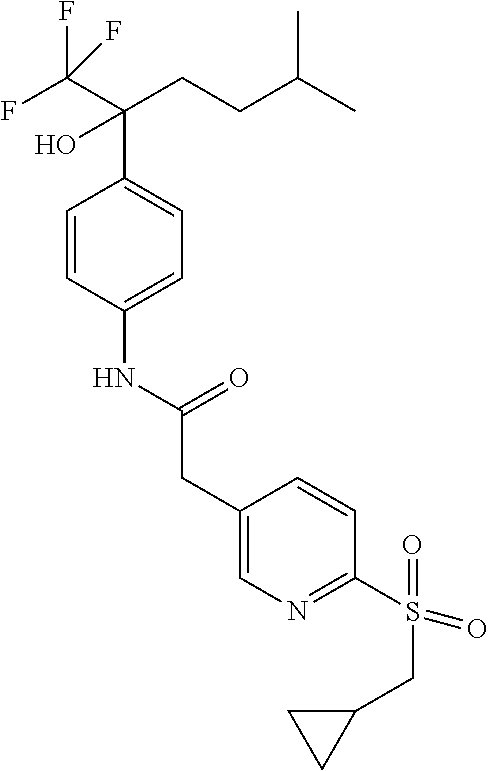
C1=CC(NC(CC2=CN=C(S(=O)(CC3CC3)=O)C=C2)=O)=CC=C1C(C(F)(F)F)(O)CCC(C)C
